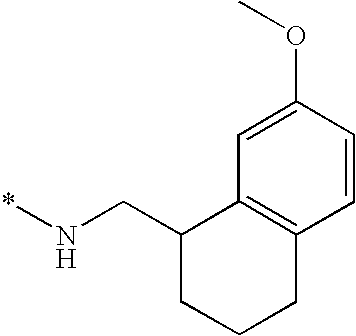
C1=C(OC)C=CC2=C1C(CN*)CCC2
